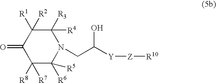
C1([R3])([R4])C([R1])([R2])C(=O)C([R8])([R7])C([R6])([R5])N1CC([Y][Z][R10])O
